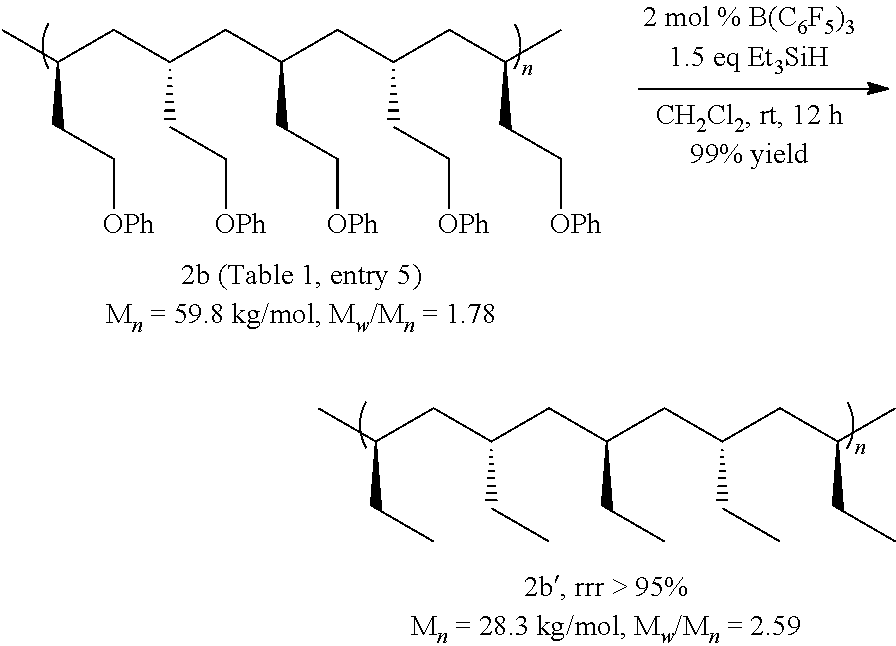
CC(CC(CC(CC(CC(C)CC[OPh])CC[OPh])CC[OPh])CC[OPh])CC[OPh].CC(CC(CC(CC(CC(C)CC)CC)CC)CC)CC
